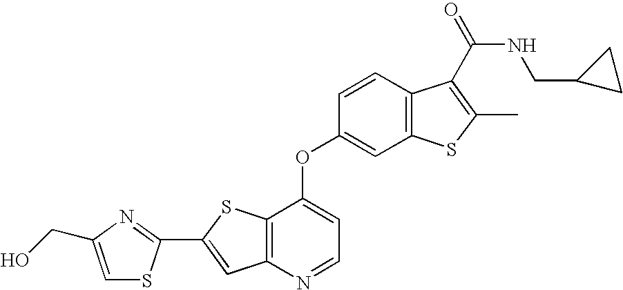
C1=CC2=C(C=C1OC1=CC=NC3=C1SC(C1=NC(CO)=CS1)=C3)SC(C)=C2C(NCC1CC1)=O
